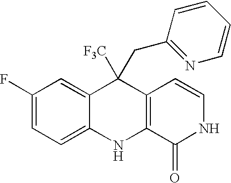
C1(F)=CC=C2C(=C1)C([F3C])(CC1=NC=CC=C1)C1=C(N2)C(=O)NC=C1
